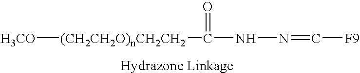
[H3CO][(CH2CH2O)nCH2CH2]C(=O)NN=C[F9]
